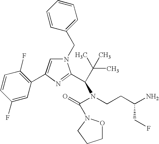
N1(CC2=CC=CC=C2)C=C(C2=C(F)C=CC(F)=C2)N=C1C(C(C)(C)C)N(C(=O)N1OCCC1)CCC(N)CF
